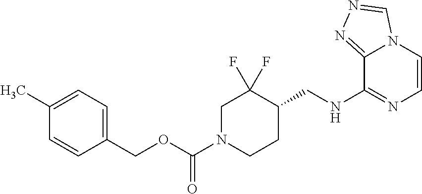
N12C=NN=C1C(NCC1CCN(C(OCC3=CC=C(C)C=C3)=O)CC1(F)F)=NC=C2
